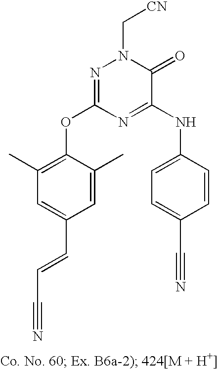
C1=C(C=CC#N)C=C(C)C(OC2=NN(C[CN])C(=O)C(NC3=CC=C(C#N)C=C3)=N2)=C1C
